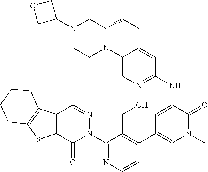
C12=C(C(=O)N(C3=NC=CC(C4=CN(C)C(=O)C(NC5=NC=C(N6C(CC)CN(C7COC7)CC6)C=C5)=C4)=C3CO)N=C1)SC1=C2CCCC1
